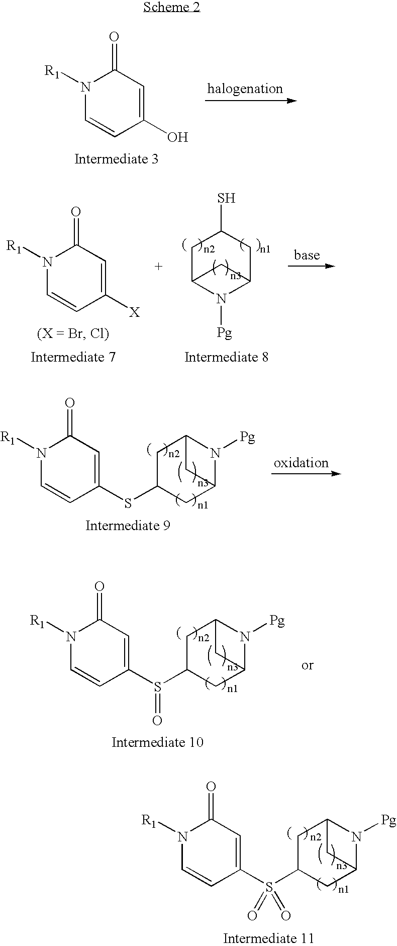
N1([R1])C=CC(S(C2CC3N([Pg])C(C2)C3)(=O)=O)=CC1=O.N1([R1])C=CC(O)=CC1=O.N1([R1])C=CC([X])=CC1=O.C1C2N([Pg])C(CC1S)C2.N1([R1])C=CC(SC2CC3N([Pg])C(C2)C3)=CC1=O.N1([R1])C=CC(S(C2CC3N([Pg])C(C2)C3)=O)=CC1=O
